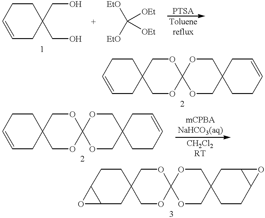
C1=CCCC(CO)(CO)C1.C([OEt])([OEt])([EtO])[EtO].C1=CCCC2(C1)COC1(OC2)OCC2(CO1)CCC=CC2.C1=CCCC2(C1)COC1(OC2)OCC2(CO1)CCC=CC2.C12CC3(CCC1O2)COC1(OC3)OCC2(CO1)CCC1C(C2)O1
